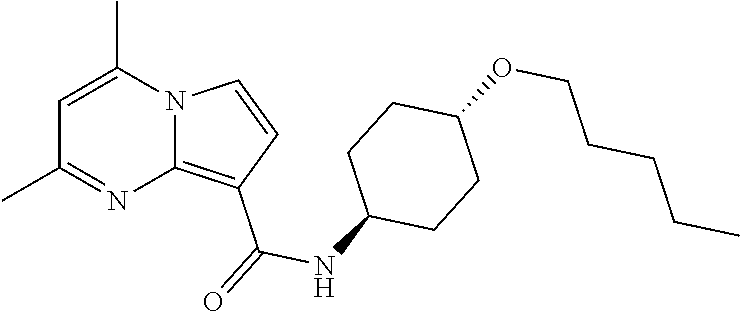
C1=C(C)N2C(=C(C(=O)NC3CCC(OCCCCC)CC3)C=C2)N=C1C
